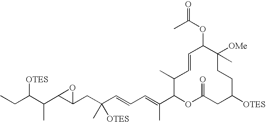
CCC(C(C1C(CC(C=CC=C(C2OC(=O)CC([OTES])CCC([OMe])(C)C(OC(C)=O)C=CC2C)C)([OTES])C)O1)C)[OTES]
